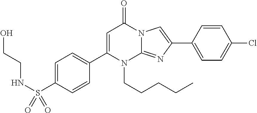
C1(C2=CC=C(S(NCCO)(=O)=O)C=C2)=CC(=O)N2C(=NC(C3=CC=C(Cl)C=C3)=C2)N1CCCCC
